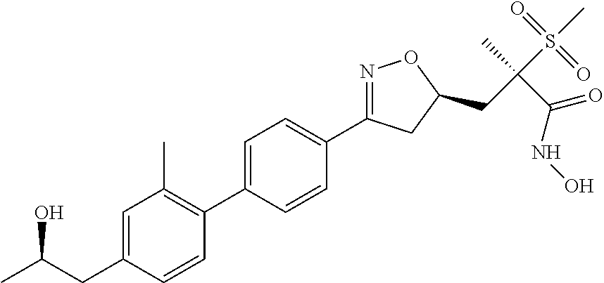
C1=C(C2=C(C)C=C(CC(C)O)C=C2)C=CC(C2=NOC(CC(S(C)(=O)=O)(C)C(NO)=O)C2)=C1
